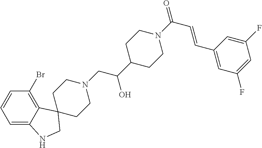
N1(CC(C2CCN(C(C=CC3=CC(F)=CC(F)=C3)=O)CC2)O)CCC2(CC1)C1=C(Br)C=CC=C1NC2
